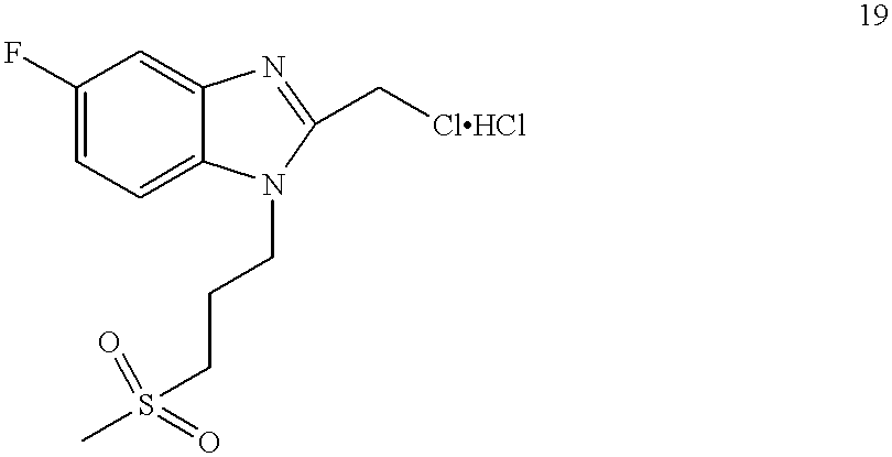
C1(F)=CC=C2C(=C1)N=C(C[ClHCl])N2CCCS(C)(=O)=O
